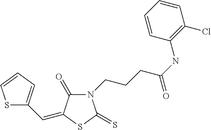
S1C(C=C2C(=O)N(CCCC(NC3=C(Cl)C=CC=C3)=O)C(=S)S2)=CC=C1
